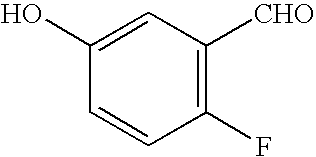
C1=C(O)C=CC(F)=C1[CHO]
